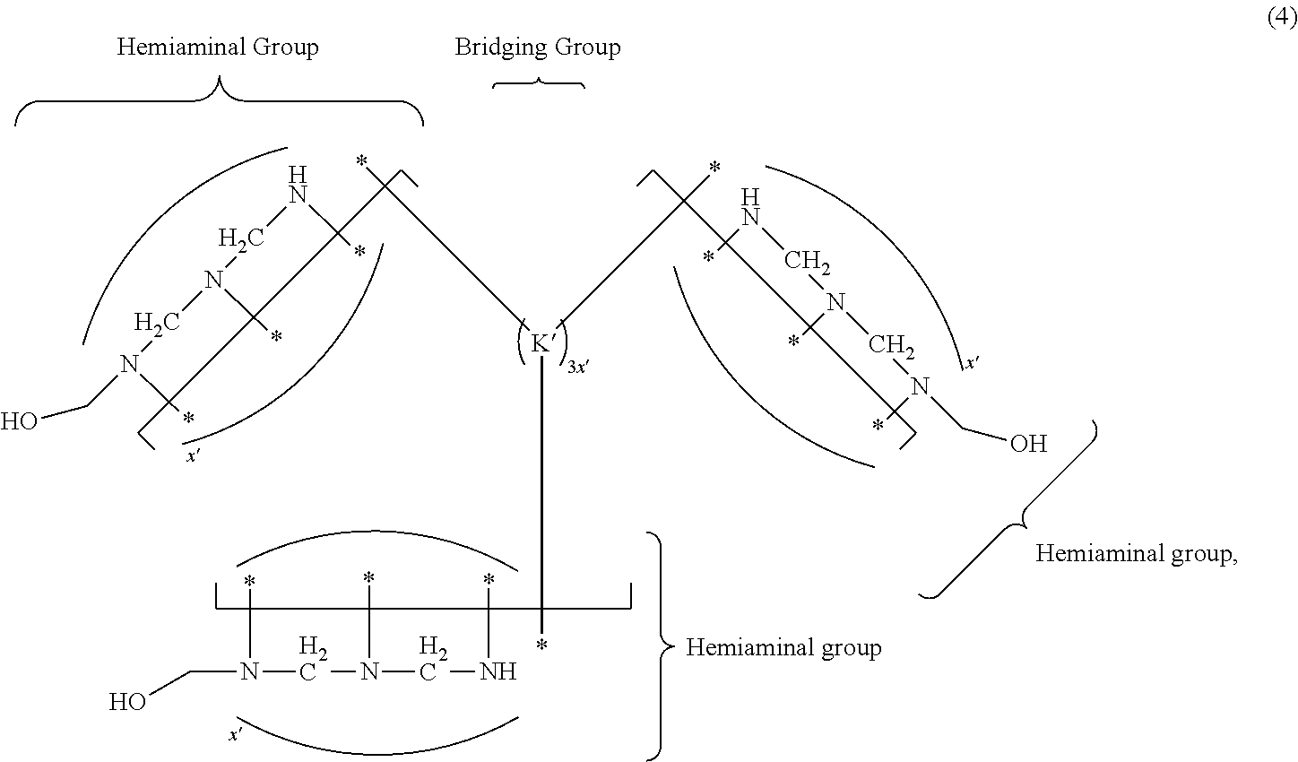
N(CN(*)CN*)(*)CO.N(CN(*)CN*)(*)CO.N(CN(*)CN*)(*)CO.[K](*)(*)*
